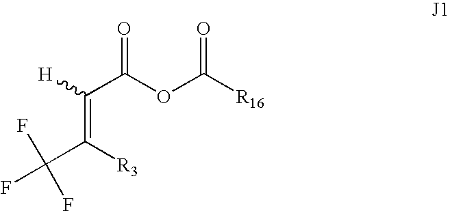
C(OC([R16])=O)(C([H])=C([R3])C(F)(F)F)=O
